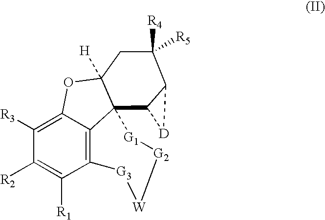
C12=C3C(=C([R3])C([R2])=C1[R1])OC1([H])C3(C3C(C([R4])([R5])C1)[D]3)[G1][G2][W][G3]2
